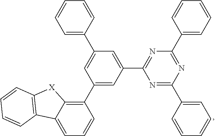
C1(C2=C3C(=CC=C2)C2=C([X]3)C=CC=C2)=CC(C2=NC(C3=CC=CC=C3)=NC(C3=CC=CC=C3)=N2)=CC(C2=CC=CC=C2)=C1
